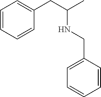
C1=CC=CC(CC(C)NCC2=CC=CC=C2)=C1
